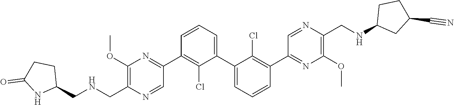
C1(OC)=C(CNCC2CCC(=O)N2)N=CC(C2=C(Cl)C(C3=CC=CC(C4=NC(OC)=C(CNC5CC(C#N)CC5)N=C4)=C3Cl)=CC=C2)=N1
